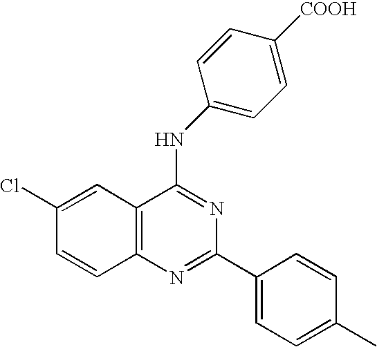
C1(Cl)=CC2=C(C=C1)N=C(C1=CC=C(C)C=C1)N=C2NC1=CC=C([COOH])C=C1
